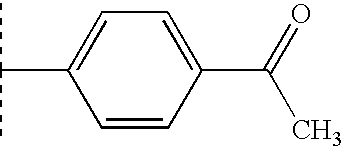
C(C1=CC=C(C(=O)C)C=C1)(C)C
